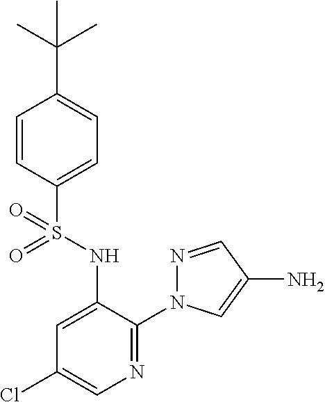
C1=CC(S(NC2=CC(Cl)=CN=C2N2N=CC(N)=C2)(=O)=O)=CC=C1C(C)(C)C
